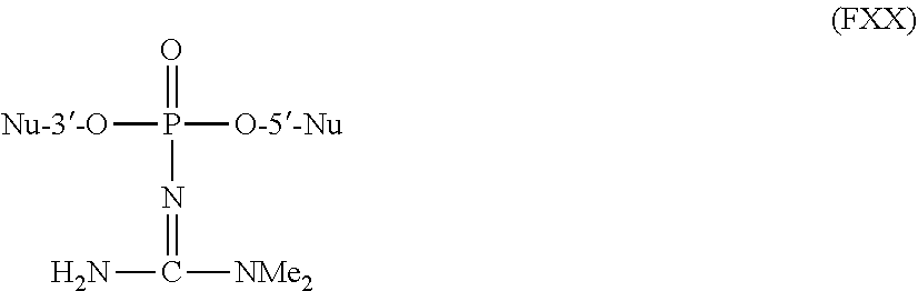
C(=NP(=O)([O-5-Nu])[Nu-3-O])(N)[NMe2]
